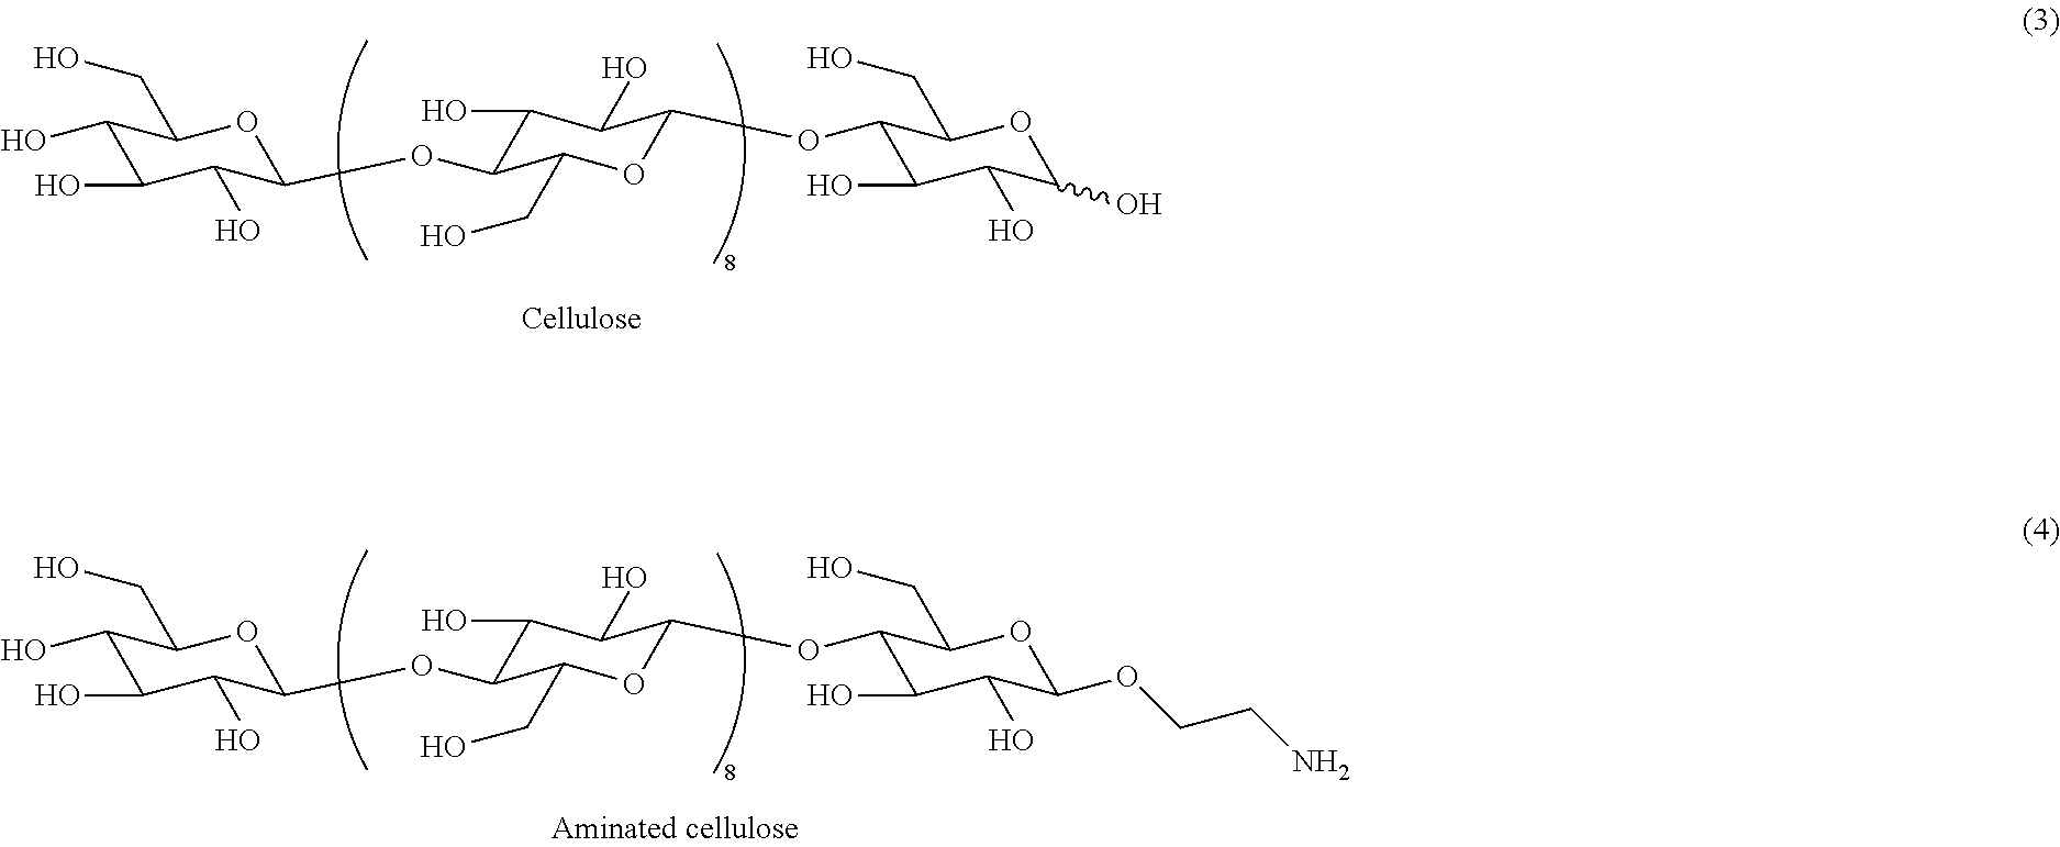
C1(O)C(O)C(O)C(OC2C(O)C(O)C(OC3C(O)C(O)C(O)OC3CO)OC2CO)OC1CO.C1(O)C(O)C(O)C(OC2C(O)C(O)C(OC3C(O)C(O)C(OCCN)OC3CO)OC2CO)OC1CO
